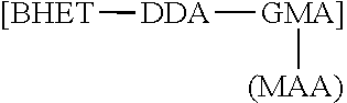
[DDA]([GMA]][(MAA)])[[BHET]
